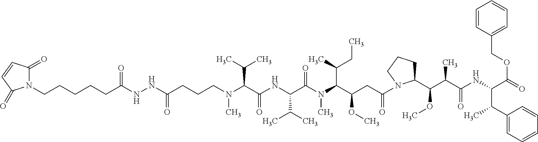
N1(CCCCCC(NNC(CCCN(C)C(C(NC(C(N(C(C(CC(=O)N2CCCC2C(C(C(NC(C(=O)OCC2=CC=CC=C2)C(C)C2=CC=CC=C2)=O)C)OC)OC)C(C)CC)C)=O)C(C)C)=O)C(C)C)=O)=O)C(=O)C=CC1=O
